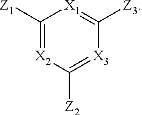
C1([Z1])=[X2]C([Z2])=[X3]C([Z3])=[X1]1
